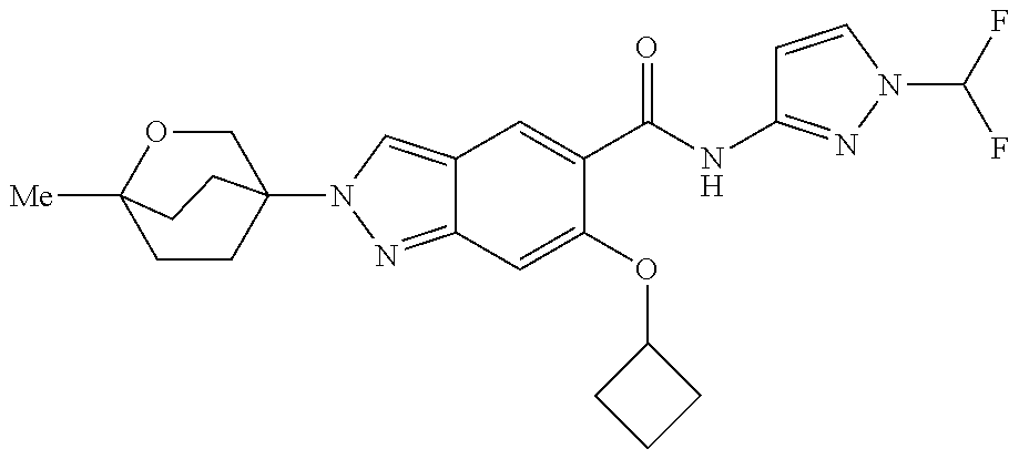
C12=CN(C34CCC([Me])(OC3)CC4)N=C1C=C(OC1CCC1)C(C(NC1=NN(C(F)F)C=C1)=O)=C2
